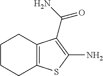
C1CCC2=C(C1)C(C(N)=O)=C(N)S2
